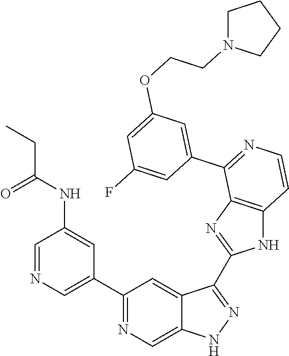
C1(C2=CN=CC(NC(CC)=O)=C2)=NC=C2C(=C1)C(C1=NC3=C(N1)C=CN=C3C1=CC(OCCN3CCCC3)=CC(F)=C1)=NN2
